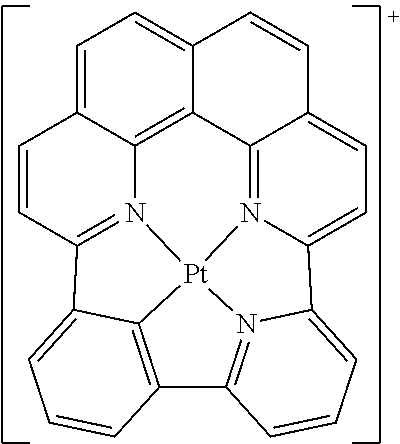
C1=C2C3=C4C(=C1)C=CC1=CC=C5N(=C41)[Pt]14N3=C(C=C2)C2=CC=CC(=C12)C1=N4C5=CC=C1
